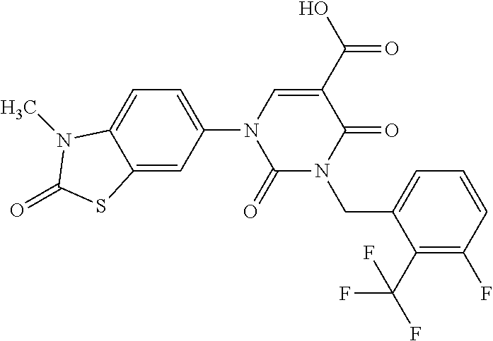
C1(=O)N(CC2=CC=CC(F)=C2C(F)(F)F)C(=O)C(C(=O)O)=CN1C1=CC=C2C(=C1)SC(=O)N2C
